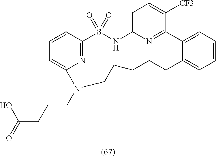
C1=C2N=C(C([CF3])=C1)C1=CC=CC=C1CCCCCN(CCCC(=O)O)C1=CC=CC(=N1)S(=O)(=O)N2
